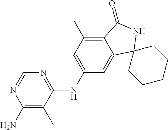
N1=C(NC2=CC(C)=C3C(=C2)C2(NC3=O)CCCCC2)C(C)=C(N)N=C1
